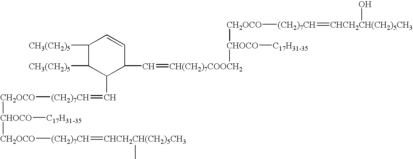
C1([CH3(CH2)5])C([CH3(CH2)5])C(C=[(CH2)7CH][CH2OCO][CHOCO]([C17H31-35])[CH2OCO][(CH2)7CH]=[CHCH2CH(CH2)5CH3]C)C(C=[CH(CH2)7COOCH2][CHOCO]([C17H31-35])[CH2OCO][(CH2)7CH]=[CHCH2CH(CH2)5CH3]O)C=C1
